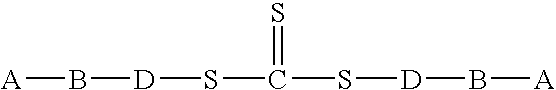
[A]B[D]SC(S[D]B[A])=S
